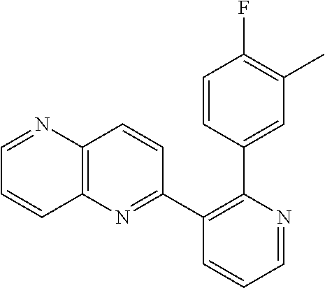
C1(C2=NC3=C(C=C2)N=CC=C3)=C(C2=CC(C)=C(F)C=C2)N=CC=C1
